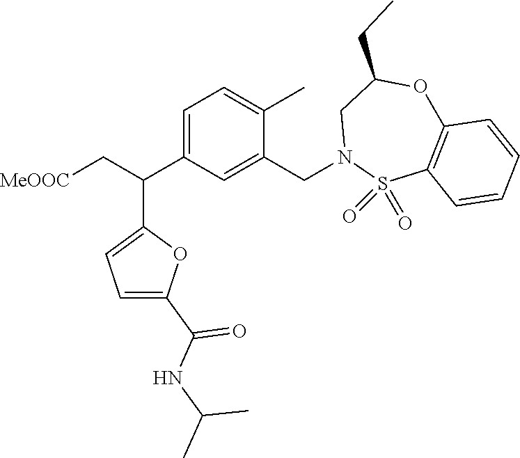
C1(C(C[MeOOC])C2=CC=C(C(NC(C)C)=O)O2)=CC=C(C)C(CN2S(=O)(=O)C3=C(OC(CC)C2)C=CC=C3)=C1
